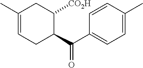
C1(C)=CCC(C(=O)C2=CC=C(C)C=C2)C([CO2H])C1
